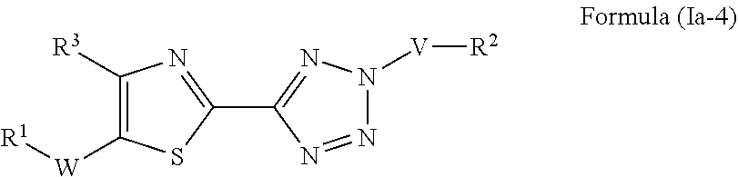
N1=NC(C2=NC([R3])=C([W][R1])S2)=NN1[V][R2]
